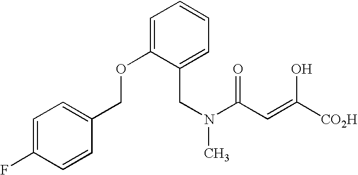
C1=C(OCC2=CC=C(F)C=C2)C(CN(C(C=C(O)[CO2H])=O)C)=CC=C1
